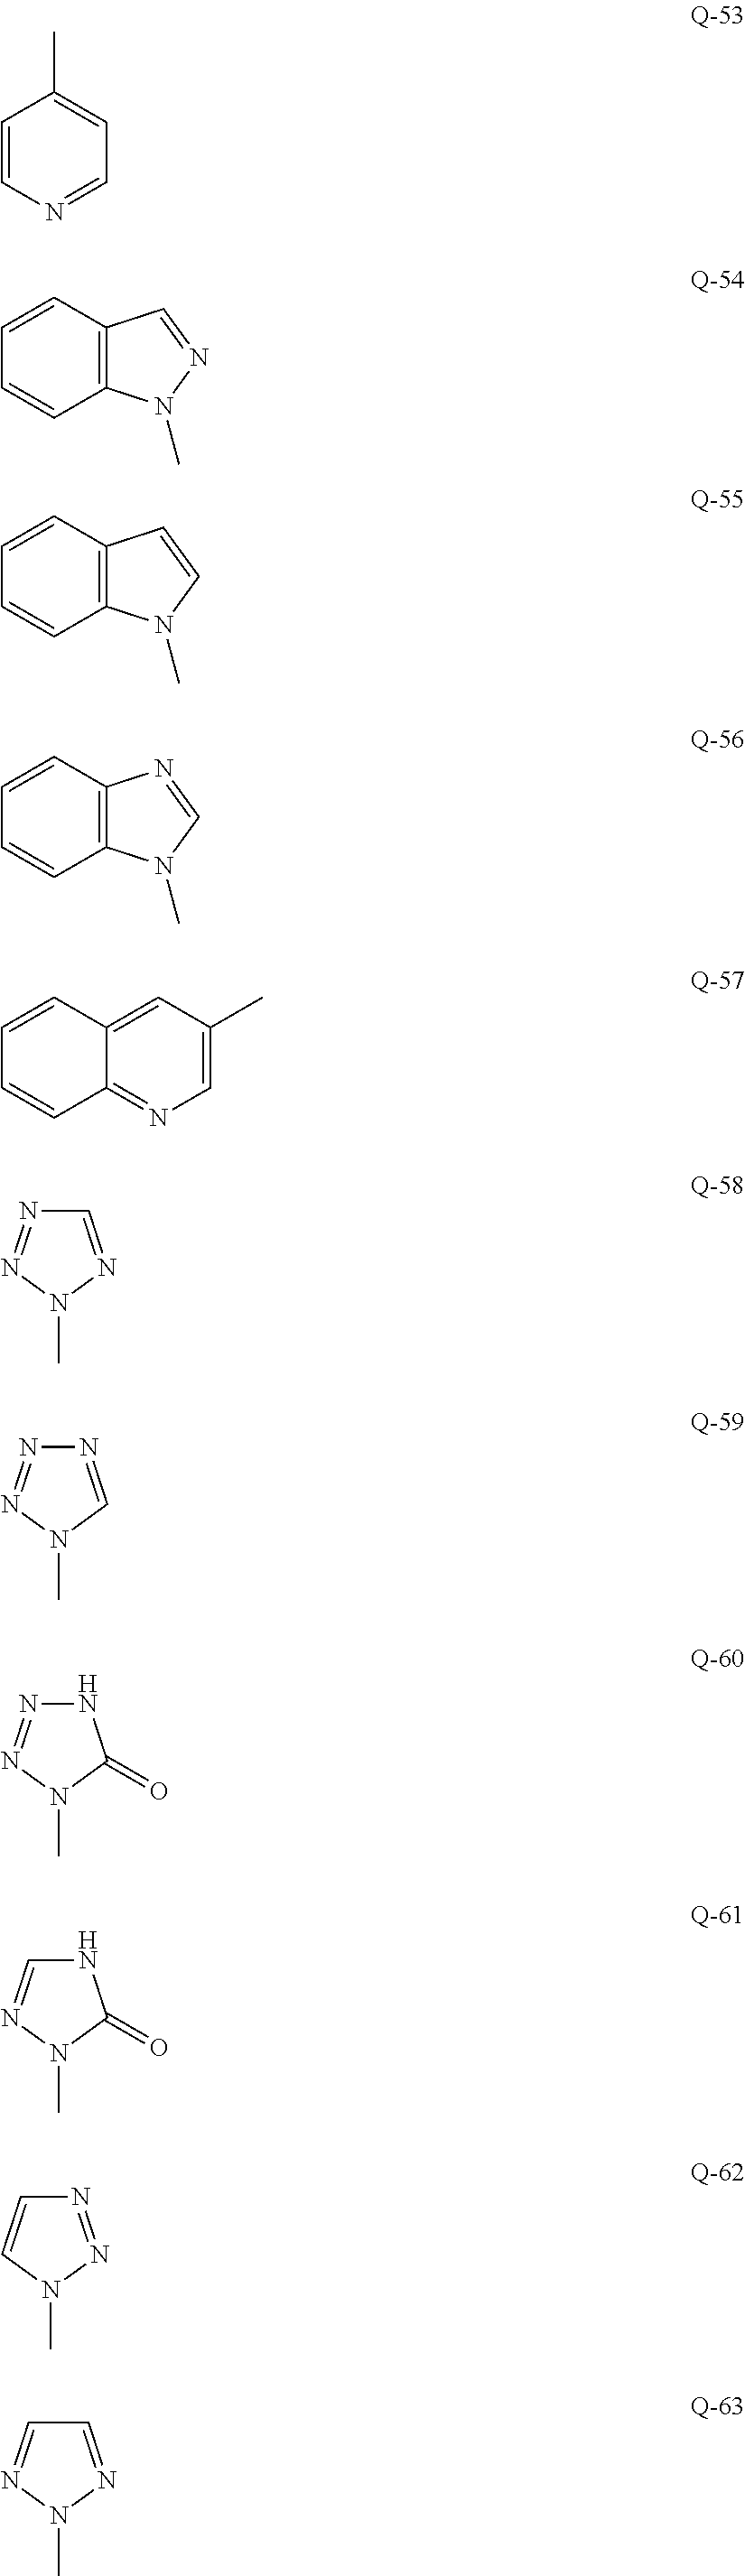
C1=CN=CC=C1C.C12=C(C=CC=C1)C=NN2C.C12=C(C=CC=C1)C=CN2C.C12=NC=C(C)C=C1C=CC=C2.N1C=NN(C)C1=O.C1=NN(C)N=C1.C12=C(C=CC=C1)N=CN2C.C1=NN(C)N=N1.N1=CN(C)N=N1.N1N=NN(C)C1=O.N1=NN(C)C=C1
